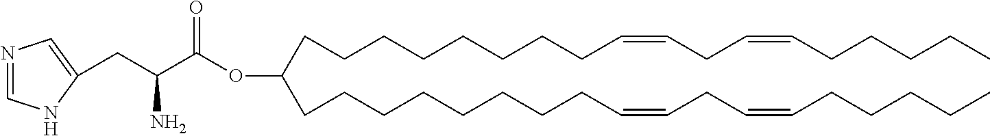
C(CCCCCCC=CCC=CCCCCC)CC(OC(C(CC1=CN=CN1)N)=O)CCCCCCCCC=CCC=CCCCCC
